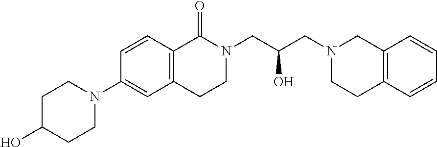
C1=CC2=C(C=C1N1CCC(O)CC1)CCN(CC(O)CN1CCC3=C(C1)C=CC=C3)C2=O
